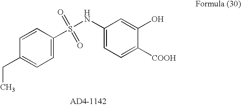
CCC1=CC=C(S(NC2=CC=C([COOH])C(O)=C2)(=O)=O)C=C1
